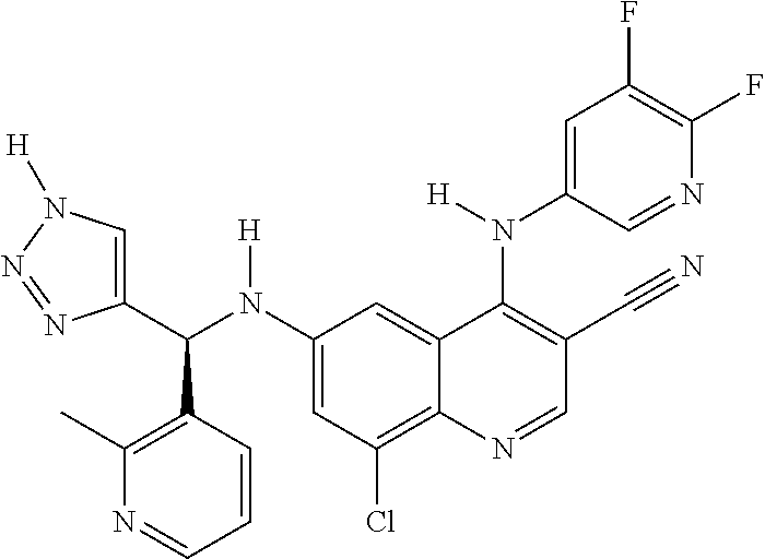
C1(N(C(C2=CN([H])N=N2)C2=C(C)N=CC=C2)[H])=CC(Cl)=C2C(=C1)C(N(C1=CC(F)=C(F)N=C1)[H])=C(C#N)C=N2
